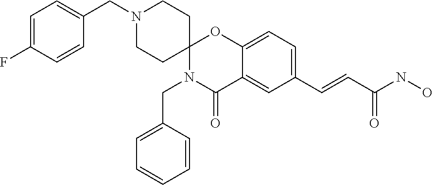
C1=C(F)C=CC(CN2CCC3(CC2)N(CC2=CC=CC=C2)C(=O)C2=CC(C=CC(NO)=O)=CC=C2O3)=C1
